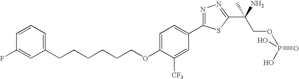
C1=C(OCCCCCCC2=CC=CC(F)=C2)C([CF3])=CC(C2=NN=C(C(N)(C)COP(=O)(O)O)S2)=C1
